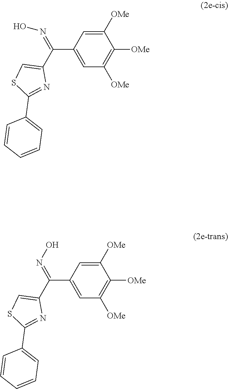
C1=C([OMe])C([OMe])=C([OMe])C=C1C(=NO)C1=CSC(C2=CC=CC=C2)=N1.C1=C([OMe])C([OMe])=C([OMe])C=C1C(=NO)C1=CSC(C2=CC=CC=C2)=N1
